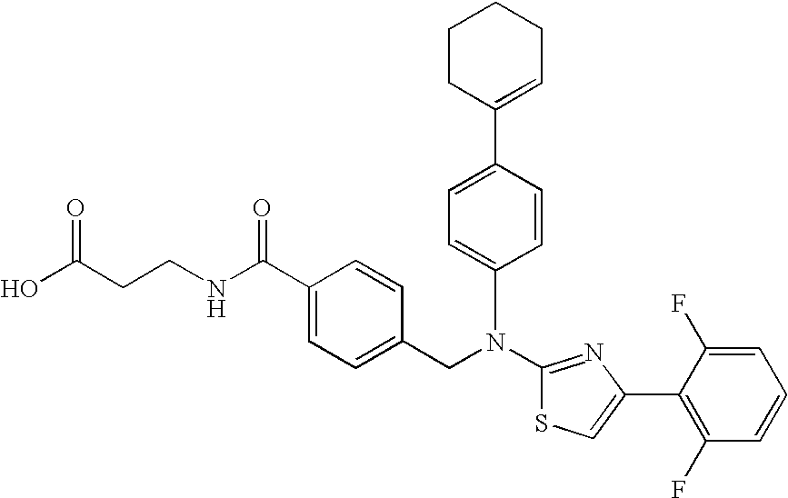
N(C1=NC(C2=C(F)C=CC=C2F)=CS1)(CC1=CC=C(C(NCCC(O)=O)=O)C=C1)C1=CC=C(C2=CCCCC2)C=C1
